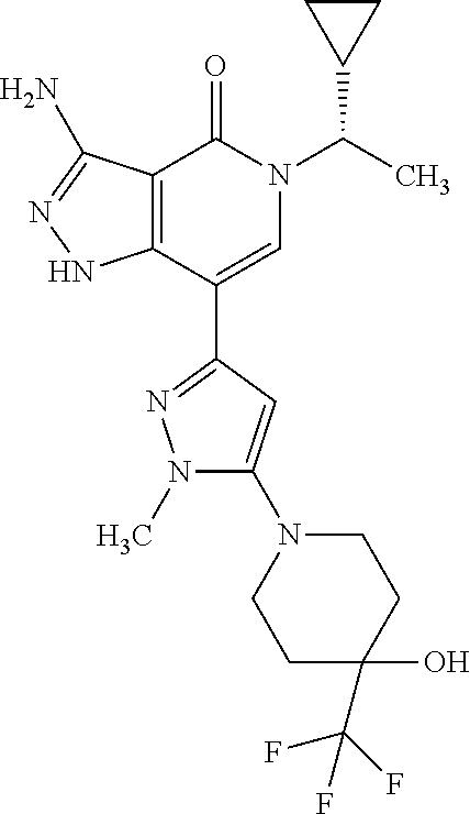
C12=C(C(C3=NN(C)C(N4CCC(O)(C(F)(F)F)CC4)=C3)=CN(C(C)C3CC3)C1=O)NN=C2N
